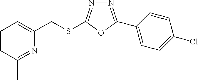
N1=C(C2=CC=C(Cl)C=C2)OC(SCC2=CC=CC(C)=N2)=N1
